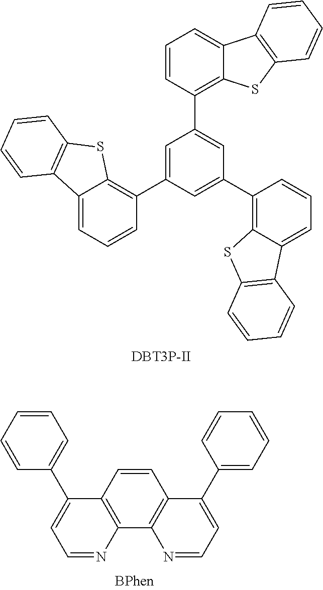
C1=C(C2=C3C(=CC=C2)C2=C(S3)C=CC=C2)C=C(C2=C3C(=CC=C2)C2=C(S3)C=CC=C2)C=C1C1=C2C(=CC=C1)C1=C(S2)C=CC=C1.[DBT3P-II].C1=CC=CC(C2=CC=NC3=C2C=CC2=C3N=CC=C2C2=CC=CC=C2)=C1
